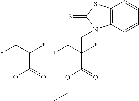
*CC(*)C(=O)O.*CC(*)(C(=O)OCC)CN1C2=C(C=CC=C2)SC1=S
